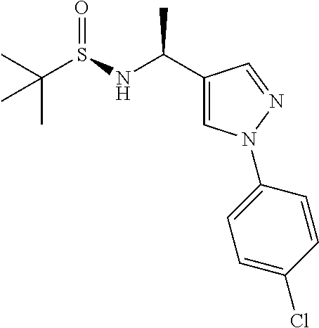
C1(C(NS(C(C)(C)C)=O)C)=CN(C2=CC=C(Cl)C=C2)N=C1
